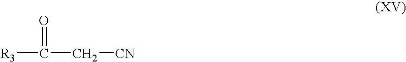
[R3]C(C[CN])=O
